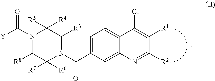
C1=C(C(N2C([R3])C([R4])([R5])N(C([Y])=O)C([R8])C2([R7])[R6])=O)C=C2C(=C1)C(Cl)=C([R1])C([R2])=N2
